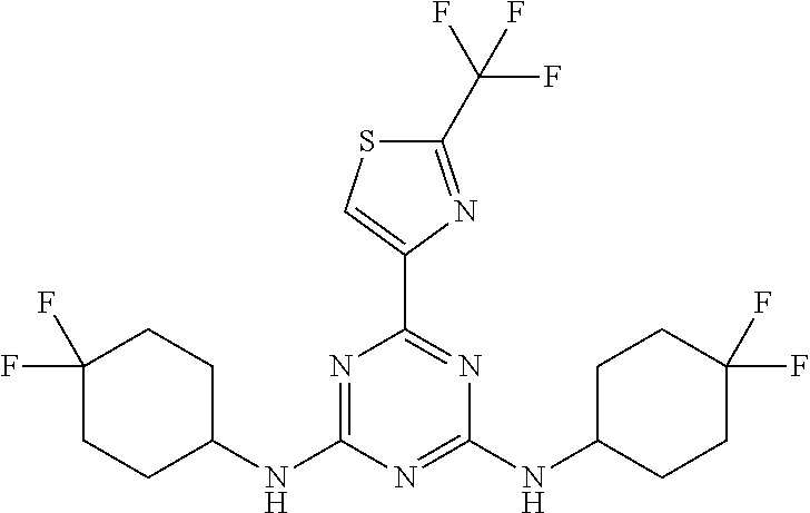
C1(NC2=NC(C3=CSC(C(F)(F)F)=N3)=NC(NC3CCC(F)(F)CC3)=N2)CCC(F)(F)CC1
